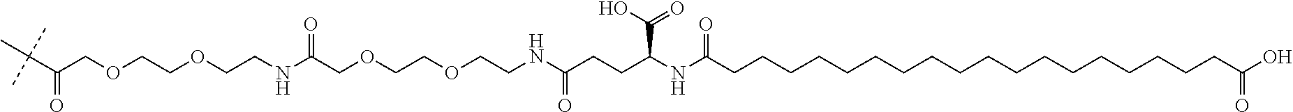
C(COCCOCCNC(COCCOCCNC(CCC(NC(CCCCCCCCCCCCCCCCCCC(O)=O)=O)C(=O)O)=O)=O)(C(C)(C)C)=O
